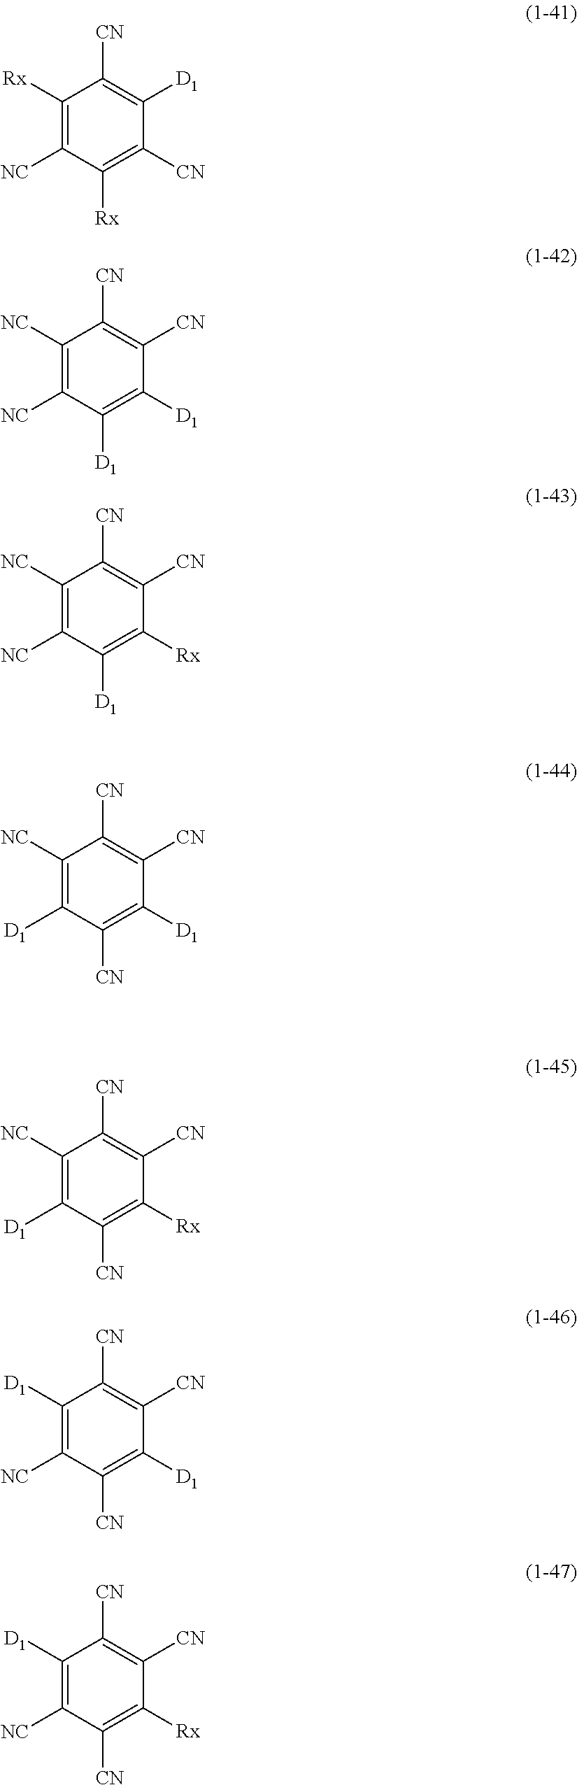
C1([Rx])=C([NC])C([Rx])=C([CN])C([D1])=C1[CN].C1([NC])=C([NC])C([D1])=C([D1])C([CN])=C1[CN].C1([NC])=C([D1])C([CN])=C([D1])C([CN])=C1[CN].C1([NC])=C([NC])C([D1])=C([Rx])C([CN])=C1[CN].C1([NC])=C([D1])C([CN])=C([Rx])C([CN])=C1[CN].C1([D1])=C([NC])C([CN])=C([D1])C([CN])=C1[CN].C1([D1])=C([NC])C([CN])=C([Rx])C([CN])=C1[CN]
